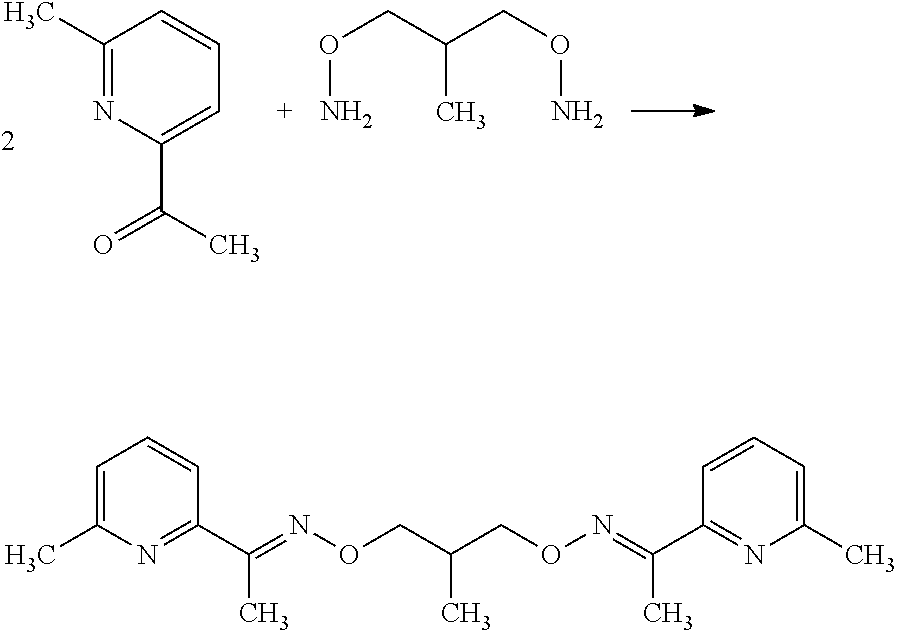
C1(C)=NC(C(C)=O)=CC=C1.O(N)CC(CON)C.C1=C(C)N=C(C(=NOCC(CON=C(C2=NC(C)=CC=C2)C)C)C)C=C1
